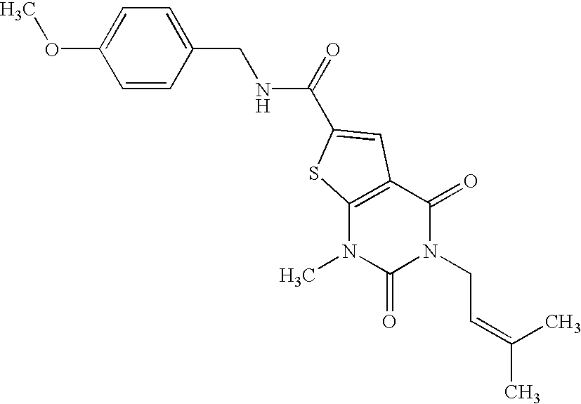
C1=CC(CNC(=O)C2=CC3=C(N(C)C(=O)N(CC=C(C)C)C3=O)S2)=CC=C1OC
